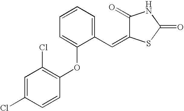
C1=C(Cl)C=CC(OC2=CC=CC=C2C=C2C(=O)NC(=O)S2)=C1Cl
